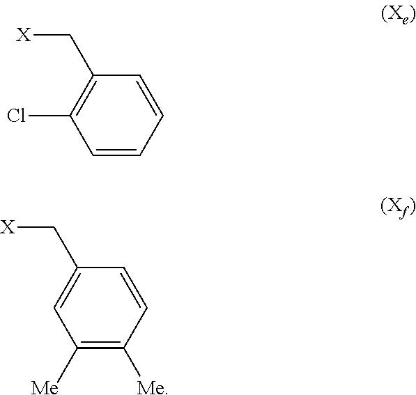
C1=CC=CC(C[X])=C1Cl.C1([Me])=C([Me])C=CC(C[X])=C1
